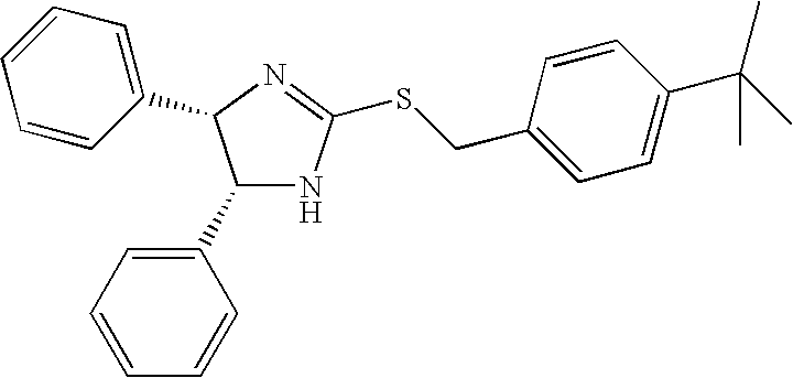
C1(C2=CC=CC=C2)NC(SCC2=CC=C(C(C)(C)C)C=C2)=NC1C1=CC=CC=C1
